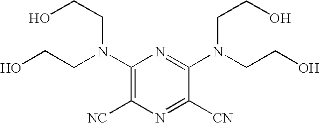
C1(N(CCO)CCO)=C([NC])N=C([CN])C(N(CCO)CCO)=N1
